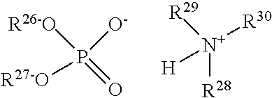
P([O-])([R26-O])(=O)[R27-O].[N+]([R28])([R29])([R30])[H]
